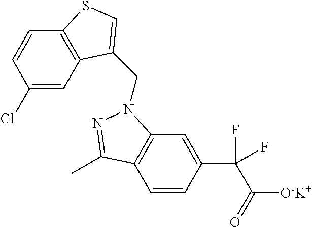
C1(Cl)=CC2=C(C=C1)SC=C2CN1C2=C(C=CC(C(F)(C(=O)[O-K+])F)=C2)C(C)=N1
